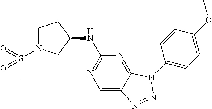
C1=C2C(=NC(NC3CCN(S(=O)(C)=O)C3)=N1)N(C1=CC=C(OC)C=C1)N=N2
